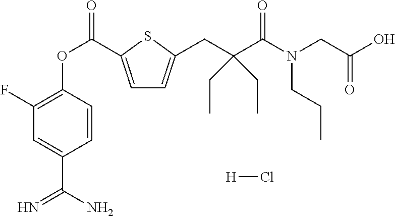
C1(F)=C(OC(=O)C2=CC=C(CC(C(N(CC(=O)O)CCC)=O)(CC)CC)S2)C=CC(C(N)=N)=C1.[H]Cl
